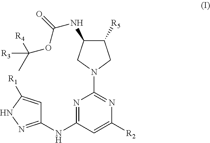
N1=C(NC2=NNC([R1])=C2)C=C([R2])N=C1N1CC([R5])C(NC(=O)OC([R4])(C)[R3])C1
